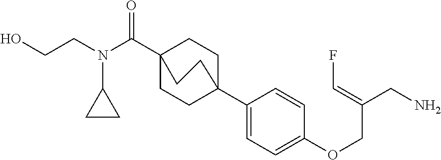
N(C(C12CCC(C3=CC=C(OCC(CN)=CF)C=C3)(CC1)CC2)=O)(CCO)C1CC1
